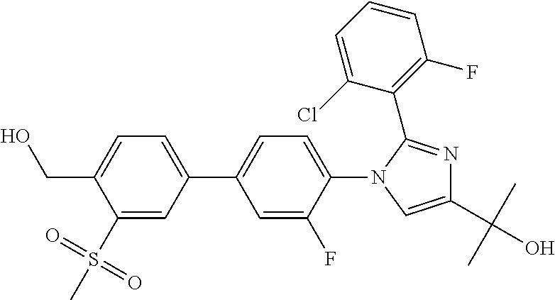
C1(S(C)(=O)=O)=CC(C2=CC=C(N3C(C4=C(F)C=CC=C4Cl)=NC(C(C)(C)O)=C3)C(F)=C2)=CC=C1CO
